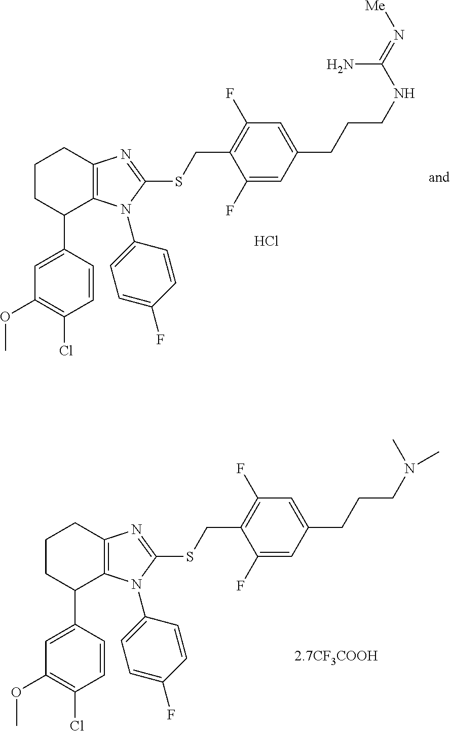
C1(C2=CC(OC)=C(Cl)C=C2)C2=C(N=C(SCC3=C(F)C=C(CCCNC(=N[Me])N)C=C3F)N2C2=CC=C(F)C=C2)CCC1.Cl.C1(C2=CC(OC)=C(Cl)C=C2)C2=C(N=C(SCC3=C(F)C=C(CCCN(C)C)C=C3F)N2C2=CC=C(F)C=C2)CCC1
